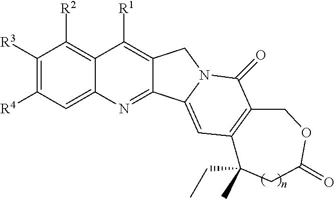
C1([R3])=C([R4])C=C2C(=C1[R2])C([R1])=C1C(=N2)C2=CC3=C(C(=O)N2C1)COC(=O)CC3(C)CC
